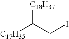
[C17H35]C(CI)[C18H37]
